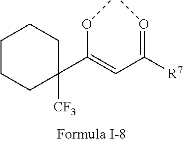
C1(C(=CC([R7])=OC)OC)([CF3])CCCCC1
